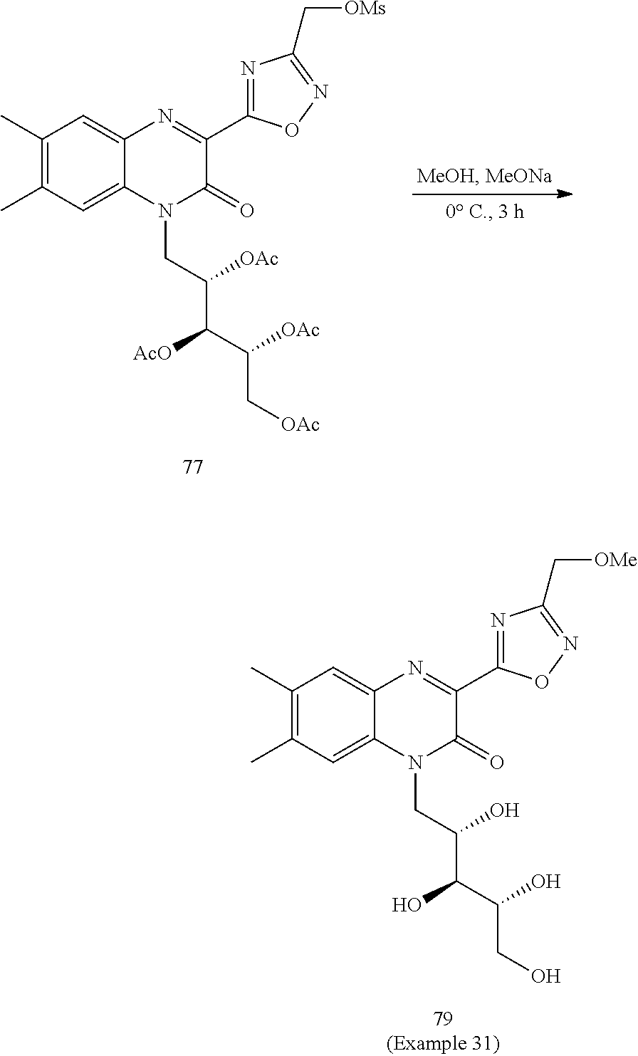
C1(C)=C(C)C=C2C(=C1)N=C(C1=NC(C[OMs])=NO1)C(=O)N2CC(C(C(C[OAc])[OAc])[AcO])[OAc].C1(C)=C(C)C=C2C(=C1)N=C(C1=NC(C[OMe])=NO1)C(=O)N2CC(C(C(CO)O)O)O
